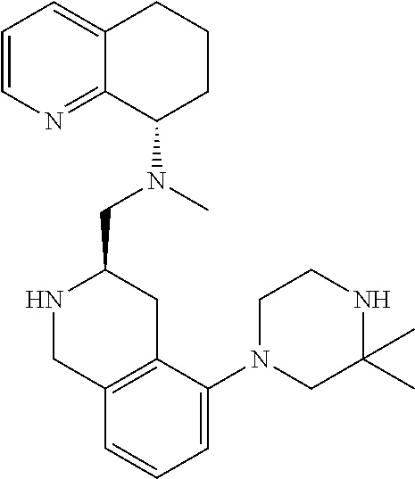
C1=CN=C2C(=C1)CCCC2N(C)CC1NCC2=C(C1)C(N1CC(C)(C)NCC1)=CC=C2
